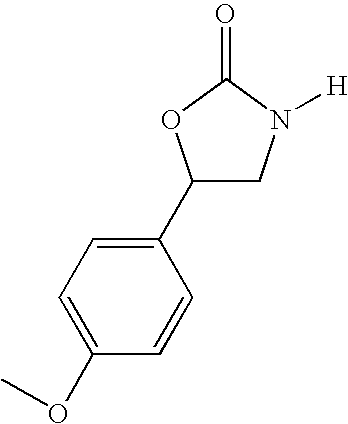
C1=C(OC)C=CC(C2CN([H])C(=O)O2)=C1
